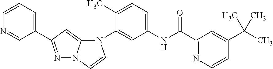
N1=CC(C2=NN3C(=C2)N(C2=CC(NC(C4=NC=CC(C(C)(C)C)=C4)=O)=CC=C2C)C=C3)=CC=C1
